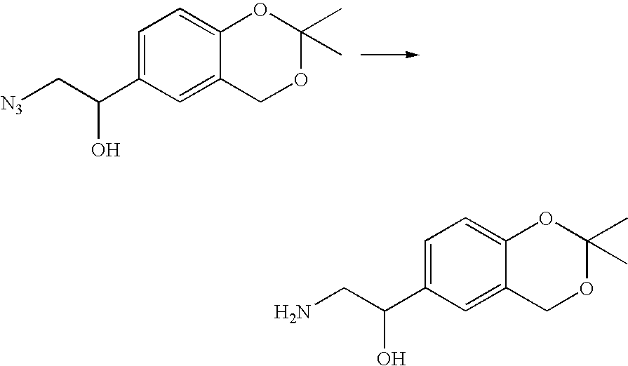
C1=C(C(C[N3])O)C=C2C(=C1)OC(C)(C)OC2.C1=C(C(CN)O)C=C2C(=C1)OC(C)(C)OC2
